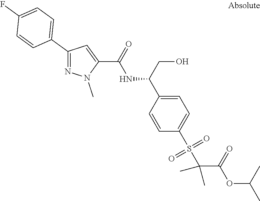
C1(C2=CC=C(F)C=C2)=NN(C)C(C(=O)NC(C2=CC=C(S(C(C(OC(C)C)=O)(C)C)(=O)=O)C=C2)CO)=C1
